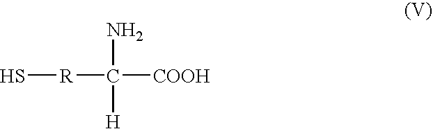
S[R]C(N)([H])[COOH]
